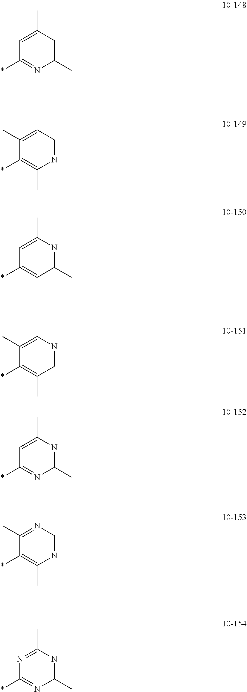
C1(C)=CC(C)=CC(*)=N1.N1=CC=C(C)C(*)=C1C.C1(C)=NC(C)=CC(*)=C1.C1=NC=C(C)C(*)=C1C.C1(C)=NC(C)=CC(*)=N1.N1=CN=C(C)C(*)=C1C.C1(C)=NC(C)=NC(*)=N1
